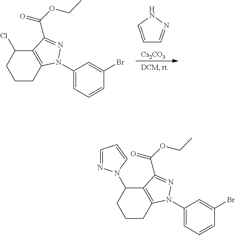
C1CC2=C(C(Cl)C1)C(C(OCC)=O)=NN2C1=CC=CC(Br)=C1.C1=CNN=C1.[Cs2CO3].C1CC2=C(C(N3N=CC=C3)C1)C(C(OCC)=O)=NN2C1=CC=CC(Br)=C1
